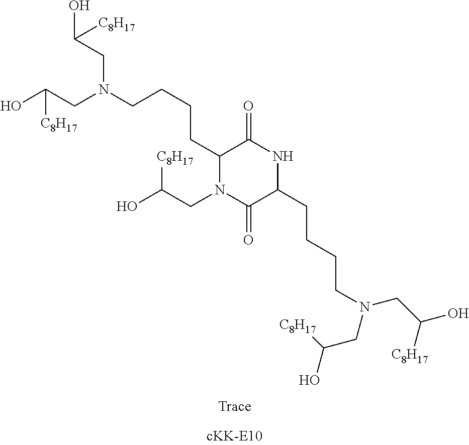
C(CC1NC(=O)C(CCCCN(CC(O)[C8H17])CC(O)[C8H17])N(CC(O)[C8H17])C1=O)CCN(CC([C8H17])O)CC([C8H17])O
